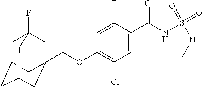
C1=C(F)C(C(NS(N(C)C)(=O)=O)=O)=CC(Cl)=C1OCC12CC3(F)CC(CC(C1)C3)C2
